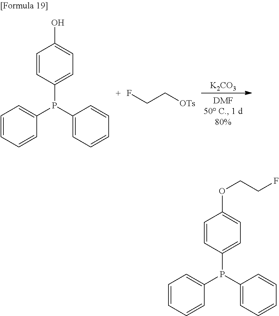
OC1=CC=C(P(C2=CC=CC=C2)C2=CC=CC=C2)C=C1.FCC[OTs].[K2CO3].O(C1=CC=C(P(C2=CC=CC=C2)C2=CC=CC=C2)C=C1)CCF
